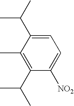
C1(C(C)C)=C(C)C(C(C)C)=CC=C1[NO2]
